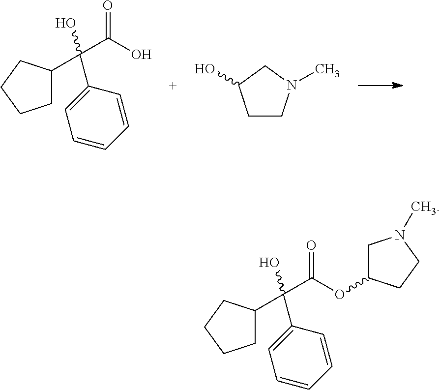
O=C(C(C1CCCC1)(C1=CC=CC=C1)O)O.C1CN(C)CC1O.O=C(C(C1CCCC1)(C1=CC=CC=C1)O)OC1CN(C)CC1
